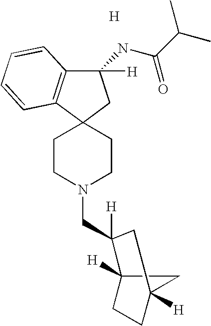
C1CN(CC2([H])C3([H])CCC([H])(C3)C2)CCC12CC([H])(NC(=O)C(C)C)C1=C2C=CC=C1.[H]
